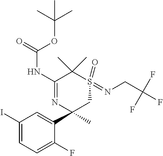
C1(I)=CC=C(F)C(C2(C)CS(=O)(=NCC(F)(F)F)C(C)(C)C(NC(=O)OC(C)(C)C)=N2)=C1
